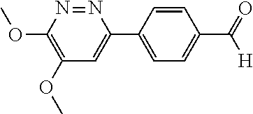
C1=C(C2=CC=C(C(=O)[H])C=C2)N=NC(OC)=C1OC
